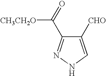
C1([CHO])=CNN=C1C(=O)[CH3CH2O]
